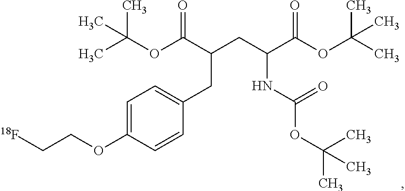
C1=C(OCC[18F])C=CC(CC(CC(C(OC(C)(C)C)=O)NC(OC(C)(C)C)=O)C(OC(C)(C)C)=O)=C1
